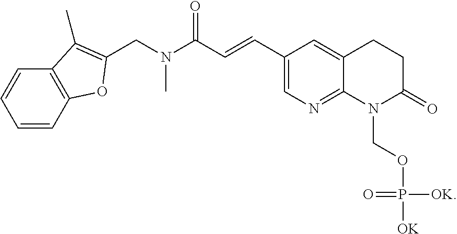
C1(C=CC(N(CC2=C(C)C3=C(C=CC=C3)O2)C)=O)=CN=C2C(=C1)CCC(=O)N2COP(=O)([OK])[OK]
